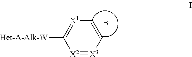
C1=C[X1]=C([Het-A-Alk-W])[X2]=[X3]1.B
